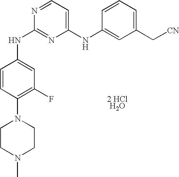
N(C1=NC(NC2=CC(C[CN])=CC=C2)=CC=N1)C1=CC(F)=C(N2CCN(C)CC2)C=C1.[2 HClH2O]
